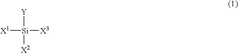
[Y][Si]([X2])([X3])[X1]
